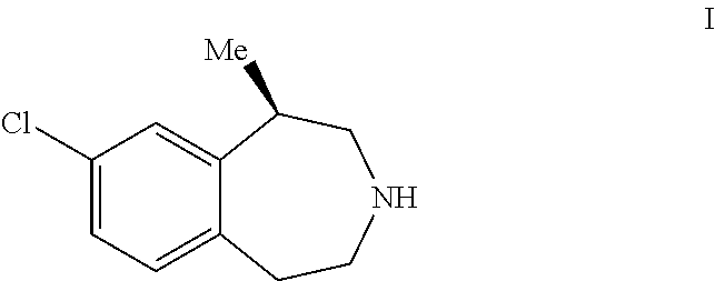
C1(Cl)=CC=C2C(=C1)C([Me])CNCC2
